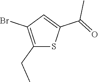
C1(CC)=C(Br)C=C(C(=O)C)S1
